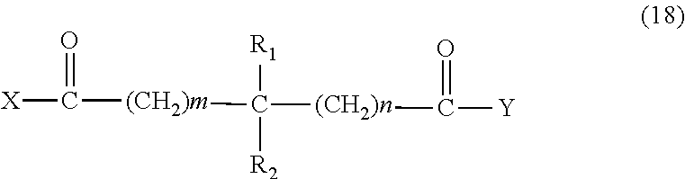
[X]C([(CH2)m]C([(CH2)n]C([Y])=O)([R1])[R2])=O
